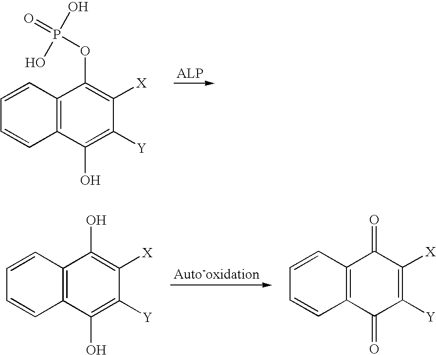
C12=C(C(O)=C([Y])C([X])=C1OP(=O)(O)O)C=CC=C2.C12=C(C(O)=C([Y])C([X])=C1O)C=CC=C2.C12=C(C(=O)C([Y])=C([X])C1=O)C=CC=C2
